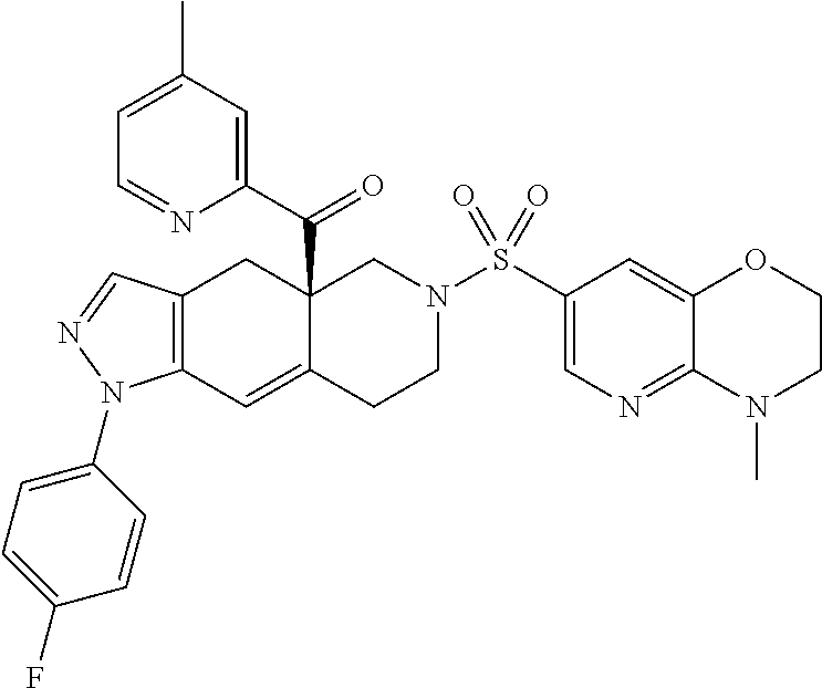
C12=C(C=C3C(C(C4=CC(C)=CC=N4)=O)(C1)CN(S(C1=CN=C4C(=C1)OCCN4C)(=O)=O)CC3)N(C1=CC=C(F)C=C1)N=C2
